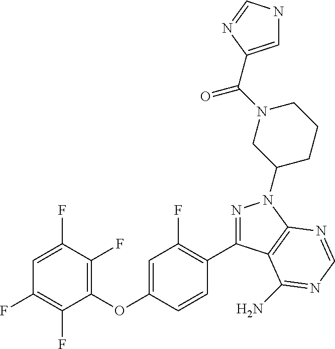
C1(OC2=CC(F)=C(C3=NN(C4CCCN(C(=O)C5=CNC=N5)C4)C4=C3C(N)=NC=N4)C=C2)=C(F)C(F)=CC(F)=C1F
